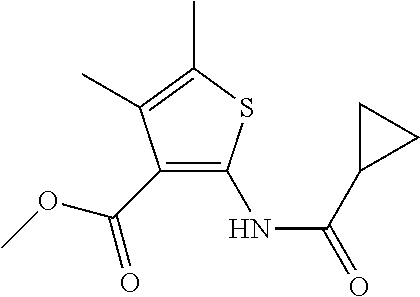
C1(C(OC)=O)=C(NC(=O)C2CC2)SC(C)=C1C
